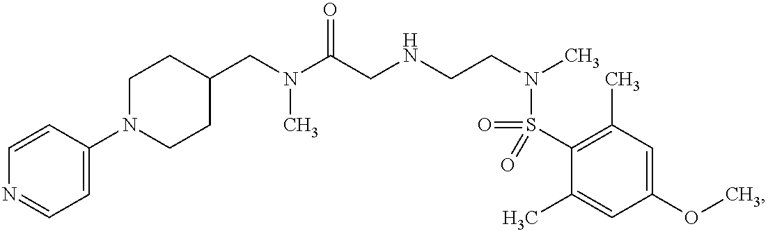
C1(CN(C(CNCCN(C)S(C2=C(C)C=C(OC)C=C2C)(=O)=O)=O)C)CCN(C2=CC=NC=C2)CC1
